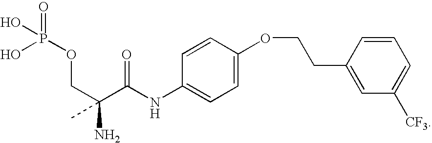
C(C(C(NC1=CC=C(OCCC2=CC([CF3])=CC=C2)C=C1)=O)(N)C)OP(=O)(O)O
